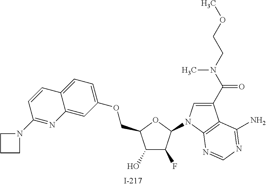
C1(O)C(F)C(N2C=C(C(N(CCOC)C)=O)C3=C2N=CN=C3N)OC1COC1=CC=C2C(=C1)N=C(N1CCC1)C=C2
